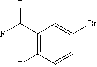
C1(C(F)F)=C(F)C=CC(Br)=C1
